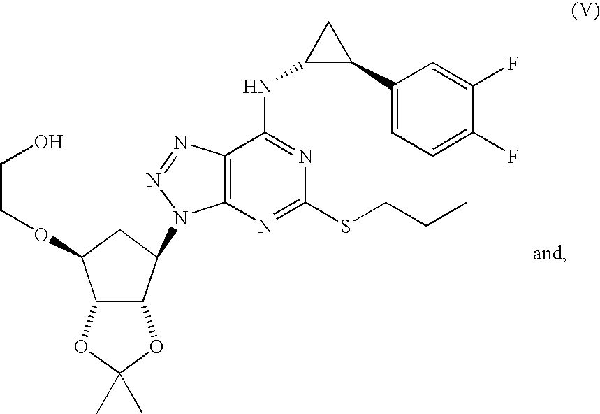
C1(C2C(NC3=NC(SCCC)=NC4=C3N=NN4C3C4C(C(OCCO)C3)OC(C)(C)O4)C2)=CC=C(F)C(F)=C1
